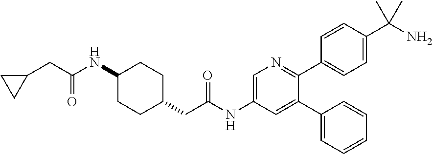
C1(NC(=O)CC2CC2)CCC(CC(NC2=CN=C(C3=CC=C(C(N)(C)C)C=C3)C(C3=CC=CC=C3)=C2)=O)CC1
